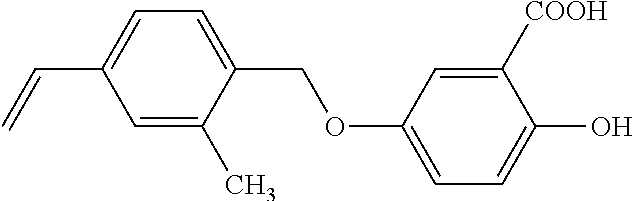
C1=C(C)C(COC2=CC=C(O)C([COOH])=C2)=CC=C1C=C
